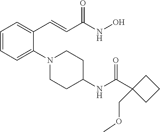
C1=CC=C(N2CCC(NC(=O)C3(COC)CCC3)CC2)C(C=CC(NO)=O)=C1
